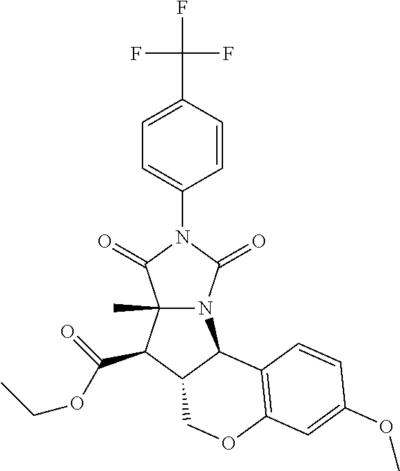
C1(C(F)(F)F)=CC=C(N2C(=O)N3C(C)(C2=O)C(C(OCC)=O)C2C3C3=C(OC2)C=C(OC)C=C3)C=C1
